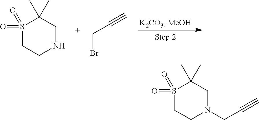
S1(=O)(=O)CCNCC1(C)C.C(Br)C#C.S1(=O)(=O)CCN(CC#C)CC1(C)C
